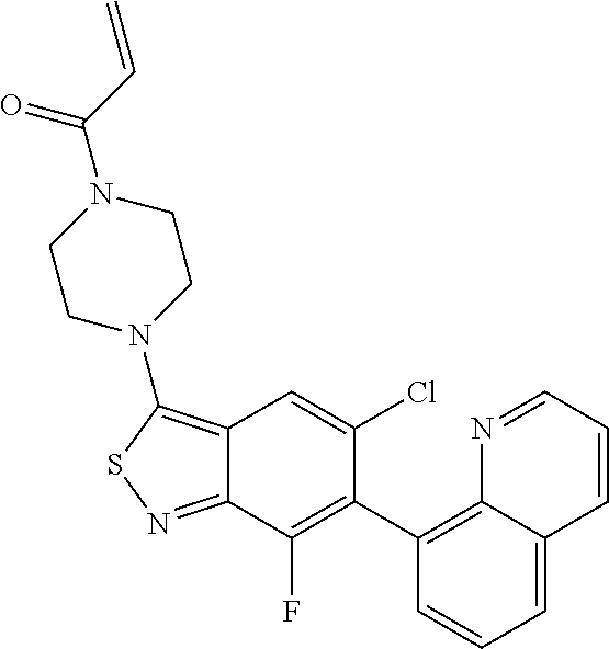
C1(C2=C(F)C3=NSC(N4CCN(C(=O)C=C)CC4)=C3C=C2Cl)=C2C(=CC=C1)C=CC=N2
